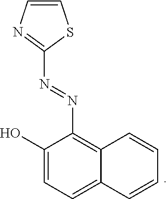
C1=CN=C(N=NC2=C3C(=CC=C2O)C=CC=C3)S1
